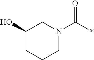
C1(O)CCCN(C(*)=O)C1
